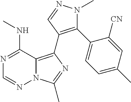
N12C(=C(C3=C(C4=CC=C(C)C=C4[CN])N(C)N=C3)N=C1C)C(NC)=NC=N2
